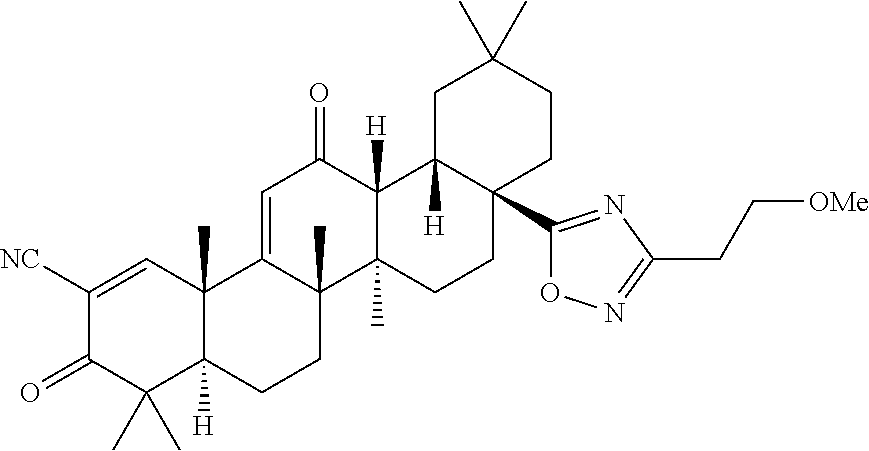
C12(C)C([H])(CCC3(C)C1=CC(=O)C1([H])C3(C)CCC3(C4=NC(CC[OMe])=NO4)C1([H])CC(C)(C)CC3)C(C)(C)C(=O)C([NC])=C2
